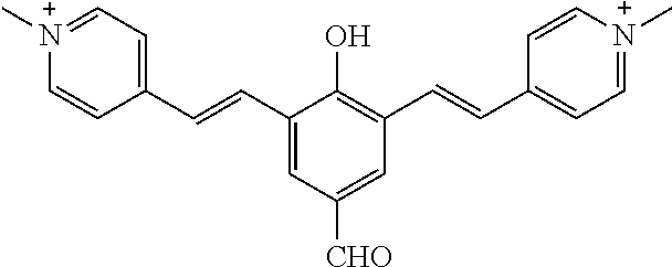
C1(C=CC2=CC=[N+](C)C=C2)=CC([CHO])=CC(C=CC2=CC=[N+](C)C=C2)=C1O
